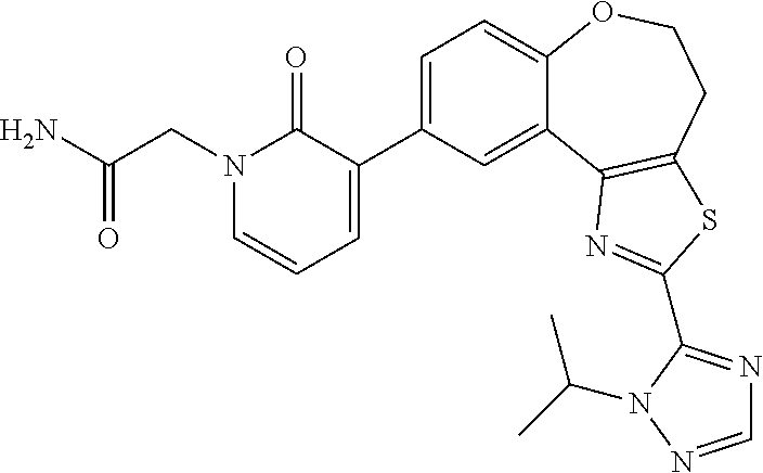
C1(C2=CC=CN(CC(N)=O)C2=O)=CC=C2C(=C1)C1=C(CCO2)SC(C2=NC=NN2C(C)C)=N1
